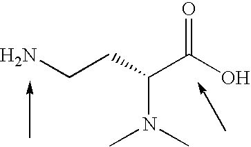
NCCC(C(O)=O)N(C)C
